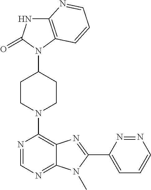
C12=C(N(C3CCN(C4=C5C(=NC=N4)N(C)C(C4=CC=CN=N4)=N5)CC3)C(=O)N1)C=CC=N2
